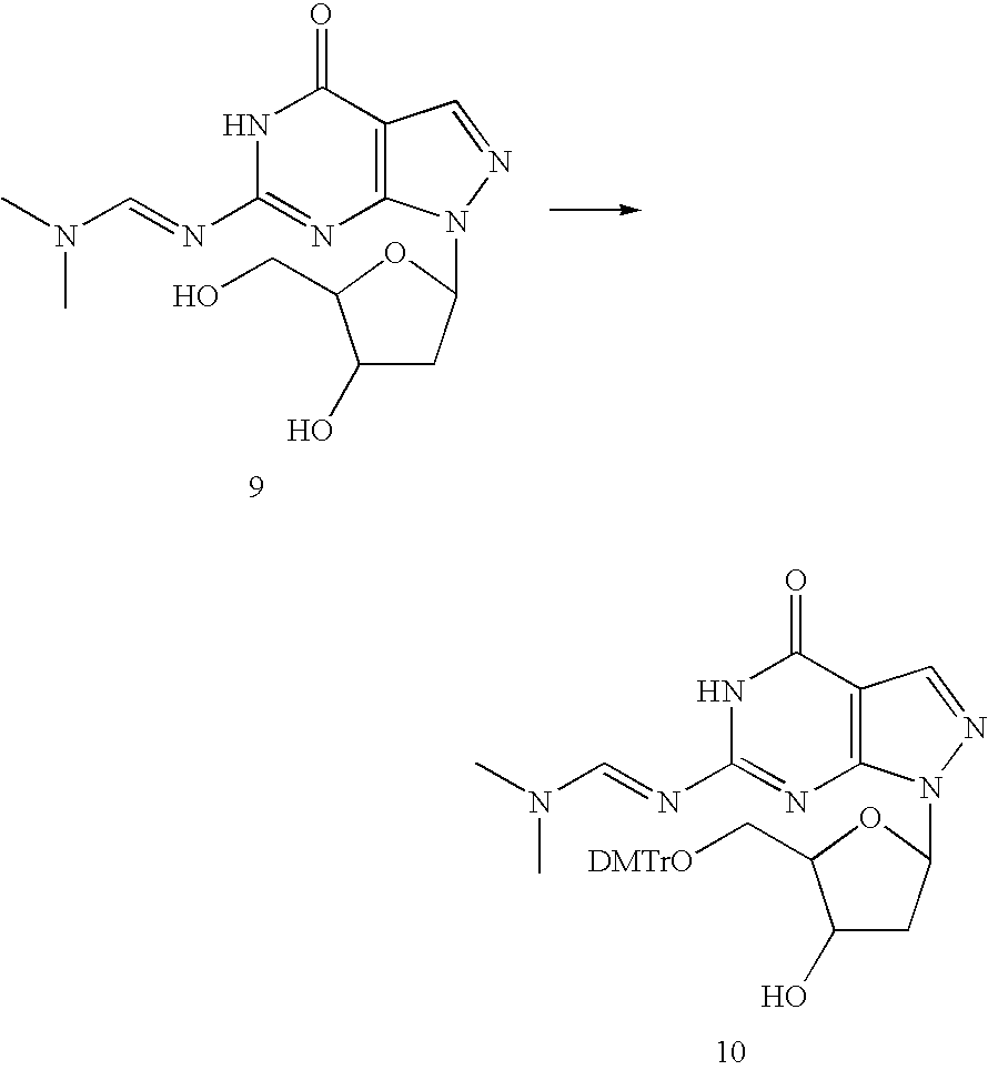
C12=C(C(=O)NC(N=CN(C)C)=N1)C=NN2C1CC(O)C(CO)O1.C12=C(C(=O)NC(N=CN(C)C)=N1)C=NN2C1CC(O)C(C[DMTrO])O1
